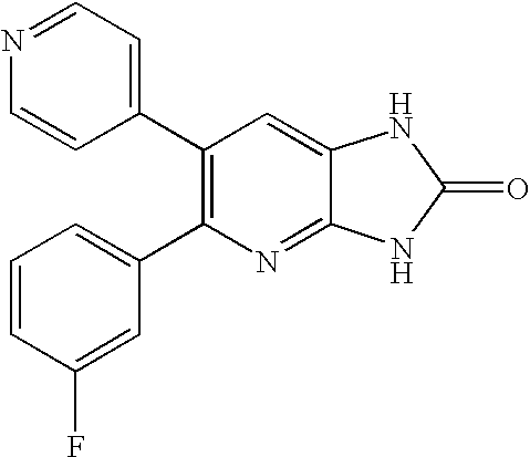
C1=CC(F)=CC(C2=C(C3=CC=NC=C3)C=C3C(=N2)NC(=O)N3)=C1
